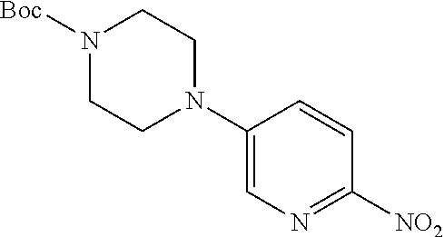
C1(N2CCN([Boc])CC2)=CN=C([NO2])C=C1
